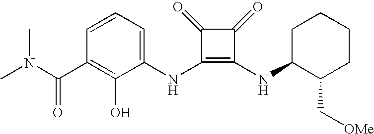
CN(C(C1=C(O)C(NC2=C(NC3C(C[OMe])CCCC3)C(=O)C2=O)=CC=C1)=O)C
